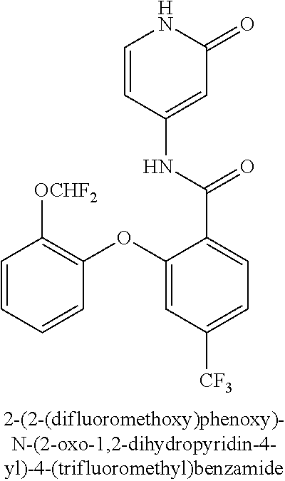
C1=CC(NC(C2=CC=C([CF3])C=C2OC2=C([OCHF2])C=CC=C2)=O)=CC(=O)N1
